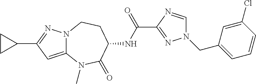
C12=CC(C3CC3)=NN1CCC(NC(=O)C1=NN(CC3=CC=CC(Cl)=C3)C=N1)C(=O)N2C
